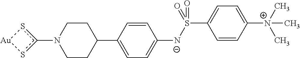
N1(c2s[Au]s2)CCC(C2=CC=C([N-]S(C3=CC=C([N+](C)(C)C)C=C3)(=O)=O)C=C2)CC1
